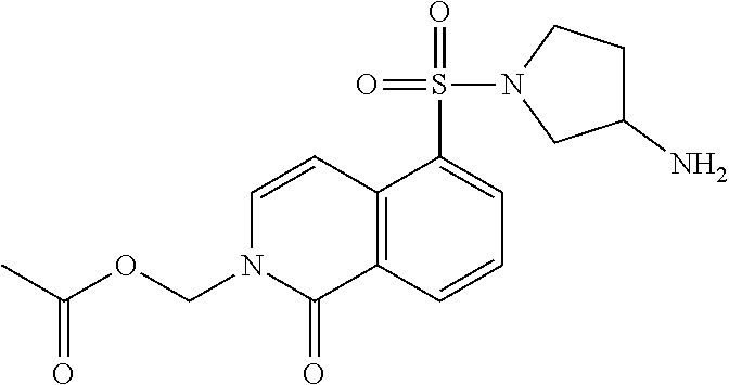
C12=C(C=CC=C1S(=O)(N1CC(N)CC1)=O)C(=O)N(COC(C)=O)C=C2
